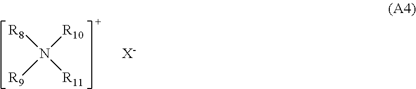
[R8]N([R10])([R9])[R11].[X-]
